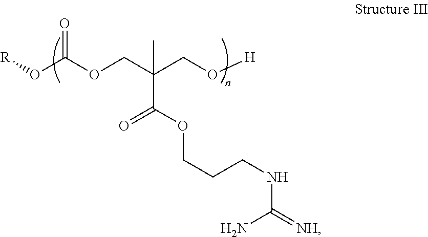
[R]OC(OCC(CO[H])(C)C(=O)OCCCNC(=[NH])N)=O
